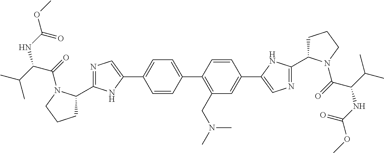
C1=CC(C2=CC=C(C3=CN=C(C4CCCN4C(=O)C(C(C)C)NC(OC)=O)N3)C=C2)=C(CN(C)C)C=C1C1=CN=C(C2CCCN2C(=O)C(C(C)C)NC(OC)=O)N1
